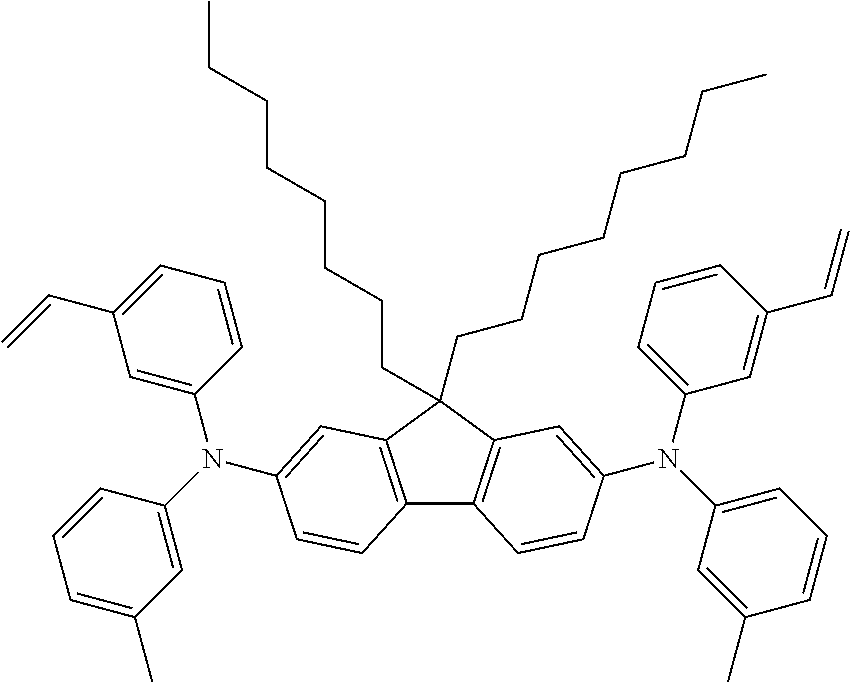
C12=C(C(CCCCCCCC)(CCCCCCCC)C3=C1C=CC(N(C1=CC=CC(C=C)=C1)C1=CC=CC(C)=C1)=C3)C=C(N(C1=CC(C=C)=CC=C1)C1=CC(C)=CC=C1)C=C2
